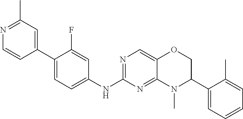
C1(C2=CC=C(NC3=NC=C4C(=N3)N(C)C(C3=CC=CC=C3C)CO4)C=C2F)=CC(C)=NC=C1
